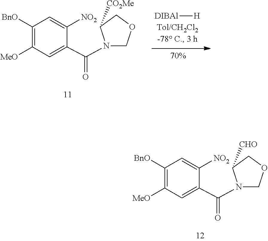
C1([BnO])=C([MeO])C=C(C(=O)N2COCC2[CO2Me])C([NO2])=C1.[DIBAl][H].C1([BnO])=C([MeO])C=C(C(=O)N2COCC2[CHO])C([NO2])=C1
